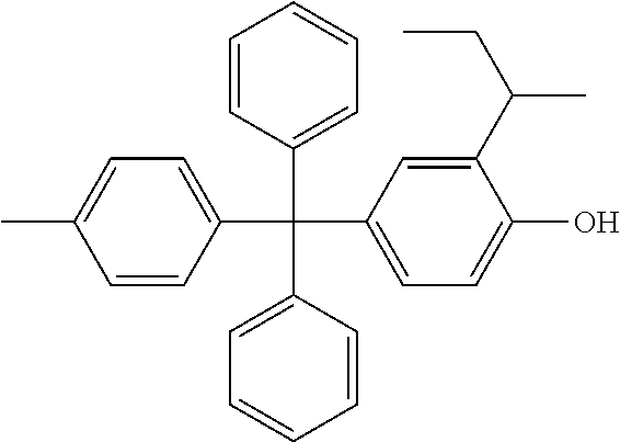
C1=CC(C(C2=CC=CC=C2)(C2=CC=C(O)C(C(CC)C)=C2)C2=CC=C(C)C=C2)=CC=C1
